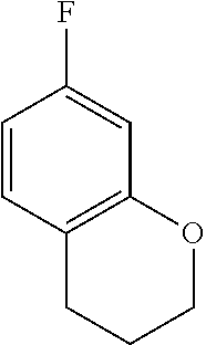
C1=CC2=C(C=C1F)OCCC2
